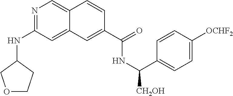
N1=C(NC2COCC2)C=C2C(=C1)C=CC(C(=O)NC(C1=CC=C([OCHF2])C=C1)[CH2OH])=C2
